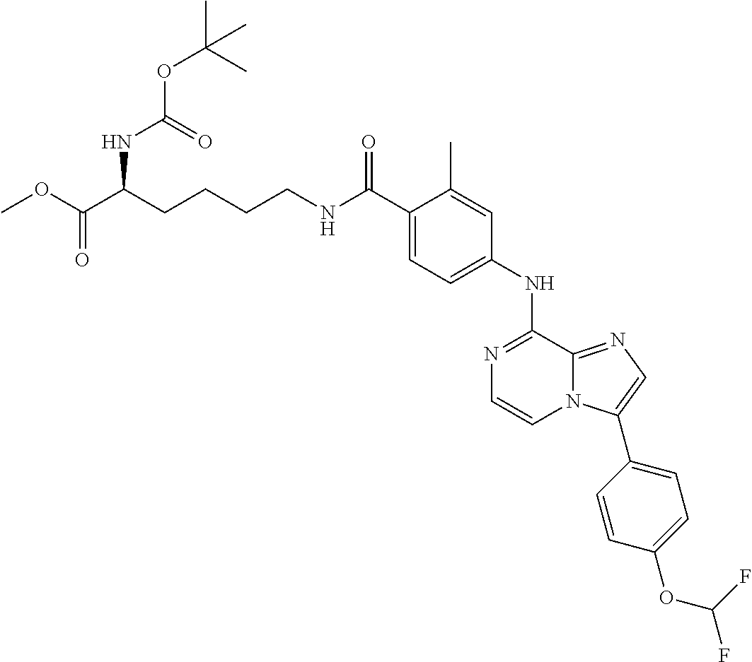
C1(C(NCCCCC(C(OC)=O)NC(=O)OC(C)(C)C)=O)=CC=C(NC2=NC=CN3C2=NC=C3C2=CC=C(OC(F)F)C=C2)C=C1C
